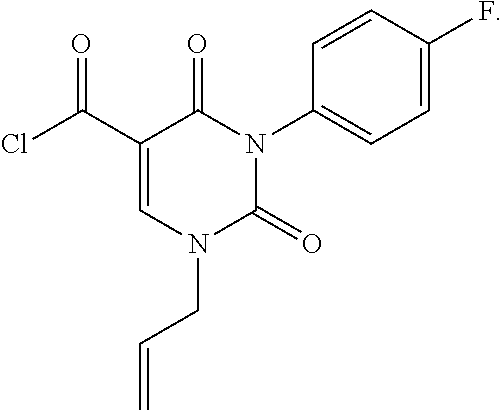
C1=C(F)C=CC(N2C(=O)C(C(Cl)=O)=CN(CC=C)C2=O)=C1
